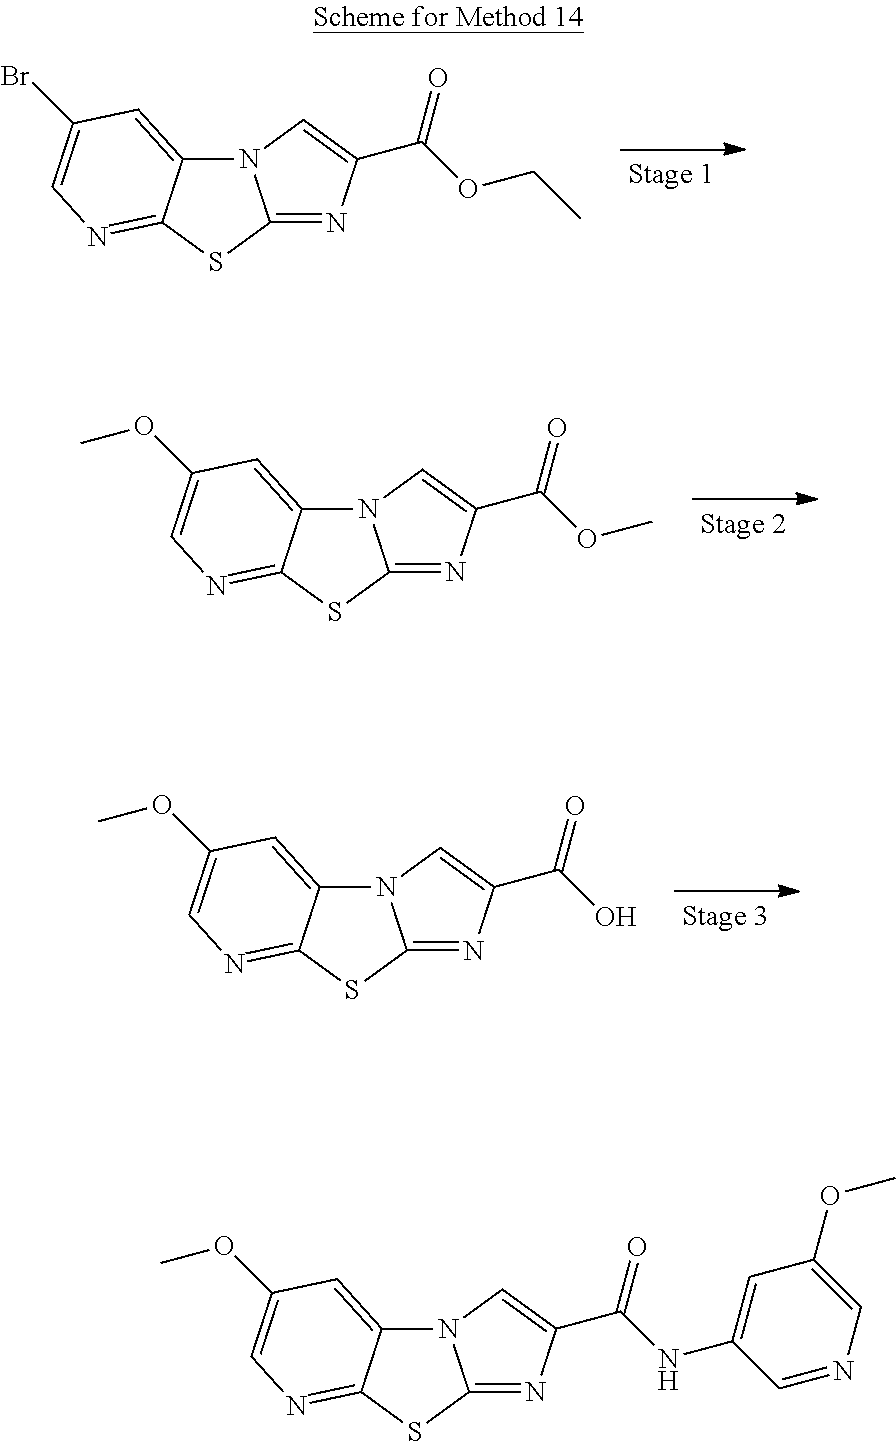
C12=NC(C(OCC)=O)=CN1C1=CC(Br)=CN=C1S2.C12=NC(C(OC)=O)=CN1C1=CC(OC)=CN=C1S2.C12=NC(C(O)=O)=CN1C1=CC(OC)=CN=C1S2.C12=NC(C(NC3=CC(OC)=CN=C3)=O)=CN1C1=CC(OC)=CN=C1S2
